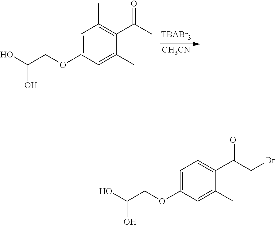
[CH3CN].C1=C(OCC(O)O)C=C(C)C(C(C)=O)=C1C.C1=C(OCC(O)O)C=C(C)C(C(CBr)=O)=C1C
